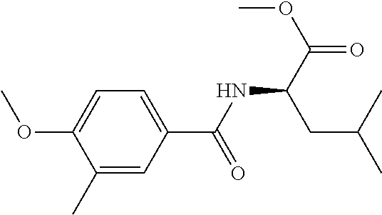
C1(C)=CC(C(NC(C(=O)OC)CC(C)C)=O)=CC=C1OC
